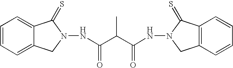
C1=CC=C2C(=C1)C(=S)N(NC(C(C(NN1CC3=C(C1=S)C=CC=C3)=O)C)=O)C2
